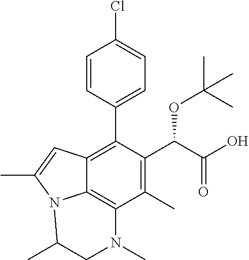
C1=CC(C2=C3C4=C(C(C)=C2C(C(=O)O)OC(C)(C)C)N(C)CC(C)N4C(C)=C3)=CC=C1Cl
